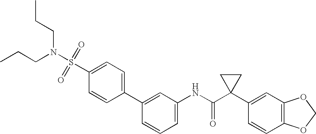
C1(C2=CC(NC(C3(C4=CC5=C(C=C4)OCO5)CC3)=O)=CC=C2)=CC=C(S(N(CCC)CCC)(=O)=O)C=C1
